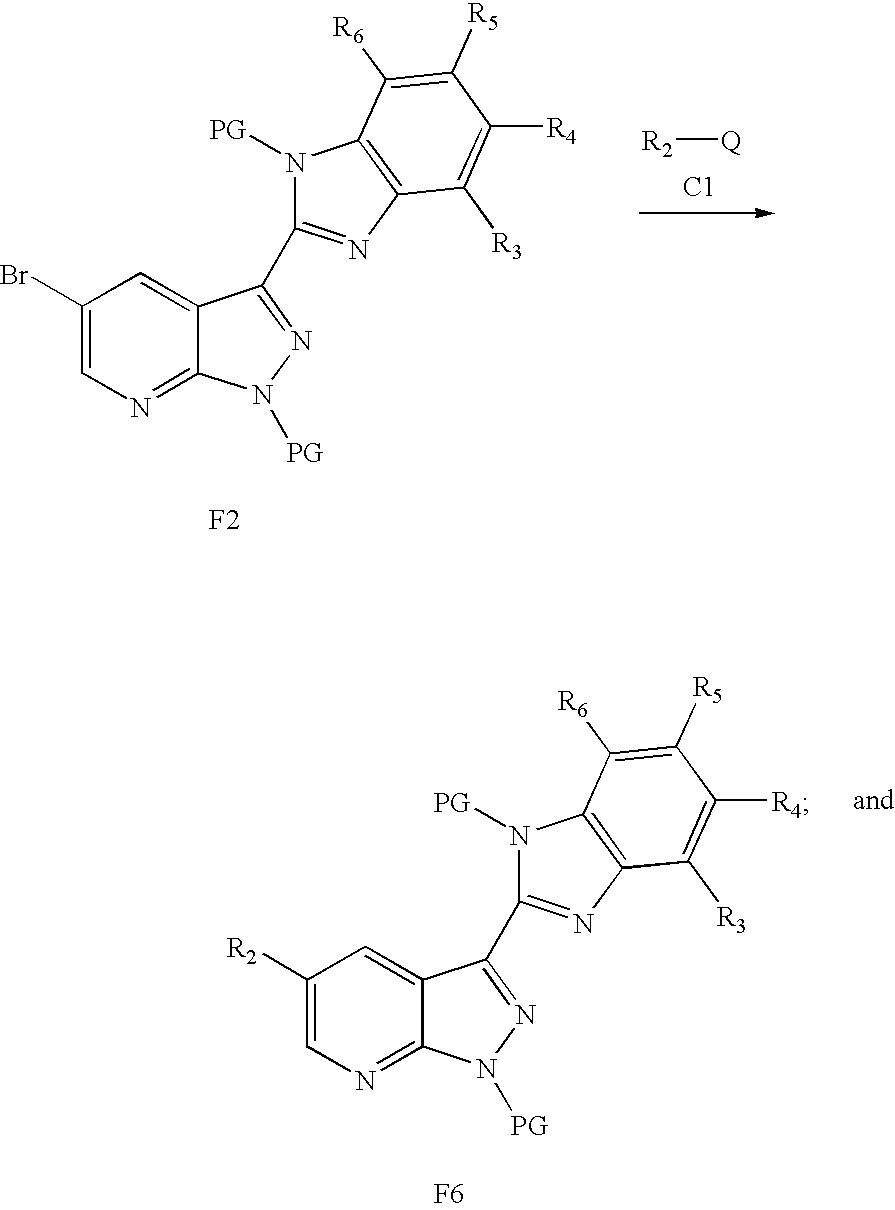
C1([R2])=CN=C2C(=C1)C(C1=NC3=C(N1[PG])C([R6])=C([R5])C([R4])=C3[R3])=NN2[PG].[F6].[R2][Q].C1(Br)=CN=C2C(=C1)C(C1=NC3=C(N1[PG])C([R6])=C([R5])C([R4])=C3[R3])=NN2[PG].[F2].[C1]
